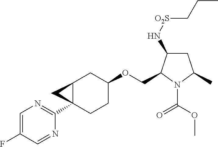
C1=C(F)C=NC(C23CCC(OCC4C(N[O2S]CCC)CC(C)N4C(OC)=O)CC2C3)=N1
